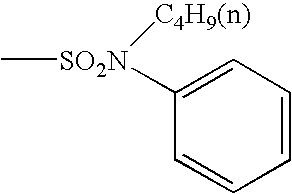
C1([SO2N]([C4H9(n)])C)=CC=CC=C1
